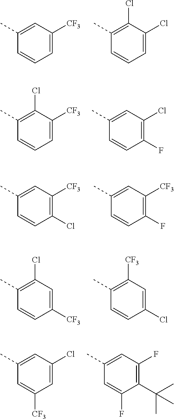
C1=C(C)C=CC=C1[CF3].C1(Cl)=C(C)C=CC=C1Cl.C1(Cl)=C(C)C=CC=C1[CF3].C1=C(C)C=CC(F)=C1Cl.C1=C(C)C=CC(Cl)=C1[CF3].C1=C(C)C=CC(F)=C1[CF3].C1(Cl)=C(C)C=CC([CF3])=C1.C1([CF3])=C(C)C=CC(Cl)=C1.C1=C(C)C=C([CF3])C=C1Cl.C1=C(C)C=C(F)C(C(C)(C)C)=C1F
